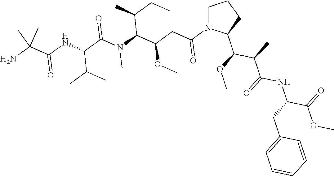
C1N(C(CC(C(N(C(C(NC(C(N)(C)C)=O)C(C)C)=O)C)C(CC)C)OC)=O)C(C(OC)C(C)C(=O)NC(C(=O)OC)CC2=CC=CC=C2)CC1
